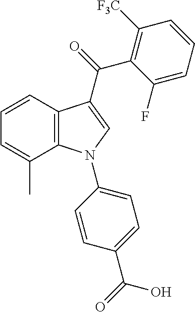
C1=CC2=C(C(C)=C1)N(C1=CC=C(C(=O)O)C=C1)C=C2C(=O)C1=C([F3C])C=CC=C1F
